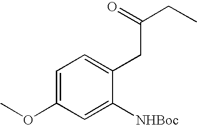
C1=C(OC)C=C([NHBoc])C(CC(CC)=O)=C1
